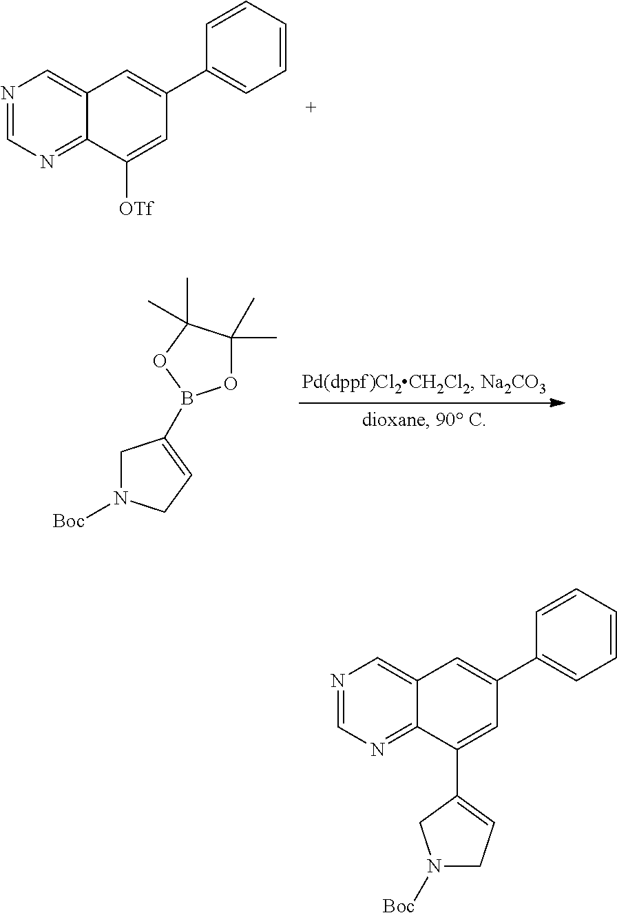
N1=CN=C2C(=C1)C=C(C1=CC=CC=C1)C=C2[OTf].C1N([Boc])CC=C1B1OC(C)(C)C(C)(C)O1.N1=CN=C2C(=C1)C=C(C1=CC=CC=C1)C=C2C1=CCN([Boc])C1
